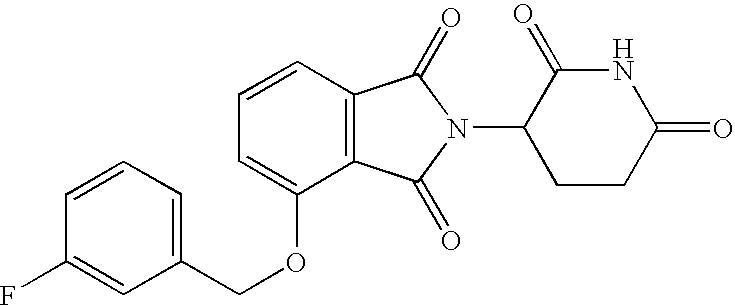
C1=CC2=C(C(OCC3=CC=CC(F)=C3)=C1)C(=O)N(C1CCC(=O)NC1=O)C2=O
